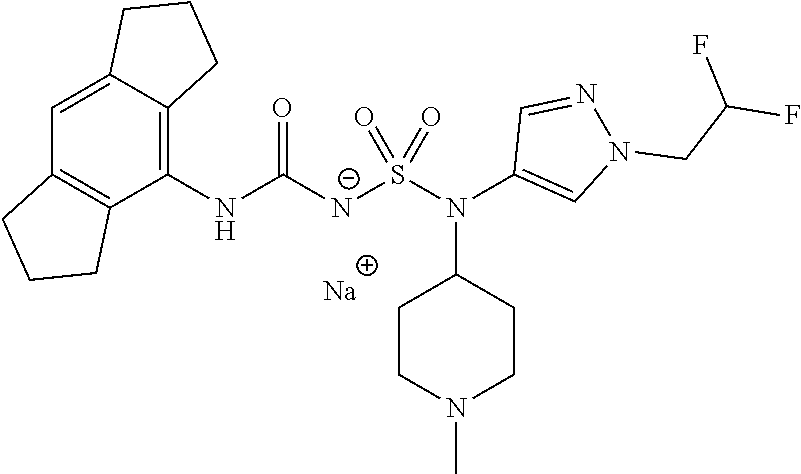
C1(NC([N-]S(N(C2=CN(CC(F)F)N=C2)C2CCN(C)CC2)(=O)=O)=O)=C2C(=CC3=C1CCC3)CCC2.[Na]
